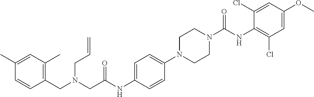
C1(CN(CC(NC2=CC=C(N3CCN(C(NC4=C(Cl)C=C(OC)C=C4Cl)=O)CC3)C=C2)=O)CC=C)=C(C)C=C(C)C=C1
